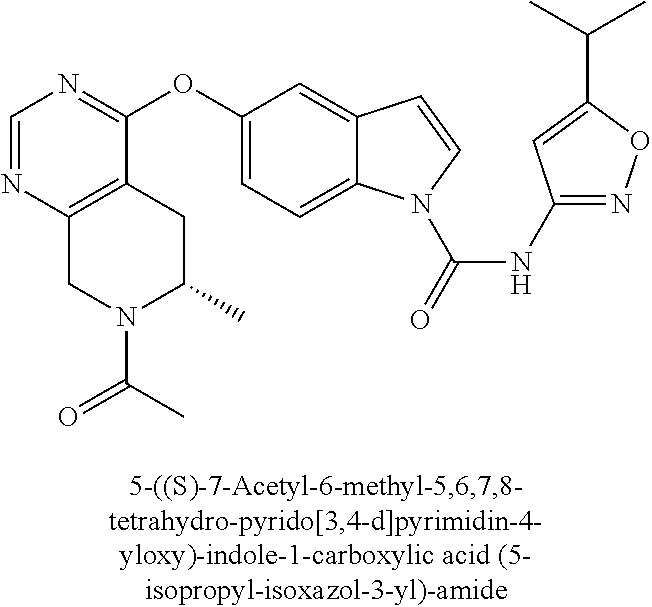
C1(OC2=CC=C3C(=C2)C=CN3C(=O)NC2=NOC(C(C)C)=C2)=NC=NC2=C1CC(C)N(C(C)=O)C2
